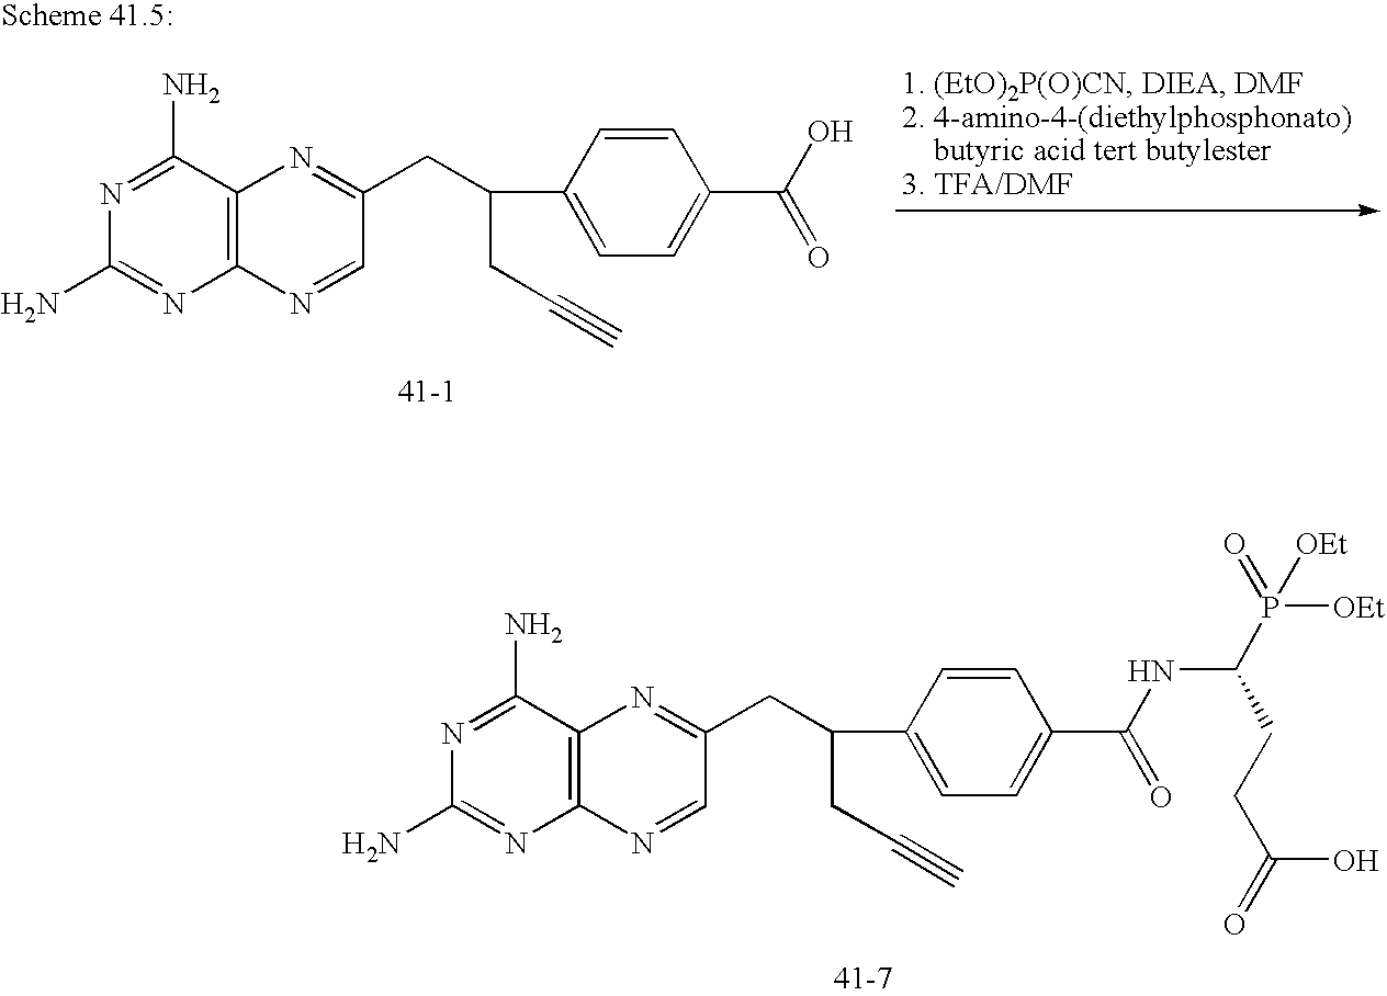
N1=C(N)C2=C(N=C1N)N=CC(CC(C1=CC=C(C(O)=O)C=C1)CC#C)=N2.N1=C(N)C2=C(N=C1N)N=CC(CC(C1=CC=C(C(NC(CCC(=O)O)P(=O)([OEt])[OEt])=O)C=C1)CC#C)=N2
